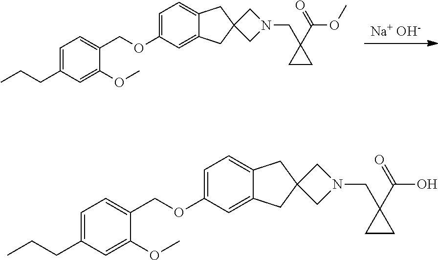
[Na+ OH-].C1(OCC2=CC=C(CCC)C=C2OC)=CC=C2C(=C1)CC1(C2)CN(CC2(C(OC)=O)CC2)C1.C1(OCC2=CC=C(CCC)C=C2OC)=CC=C2C(=C1)CC1(C2)CN(CC2(C(O)=O)CC2)C1
